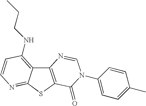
C12=C(SC3=NC=CC(NCCC)=C13)C(=O)N(C1=CC=C(C)C=C1)C=N2
